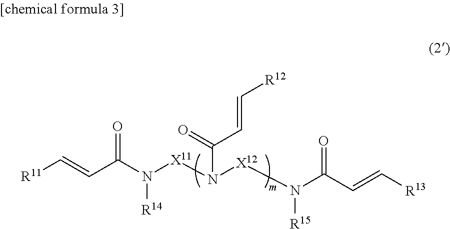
[R11]C=CC(N([X11]N([X12]N(C(C=C[R13])=O)[R15])C(=O)C=C[R12])[R14])=O
